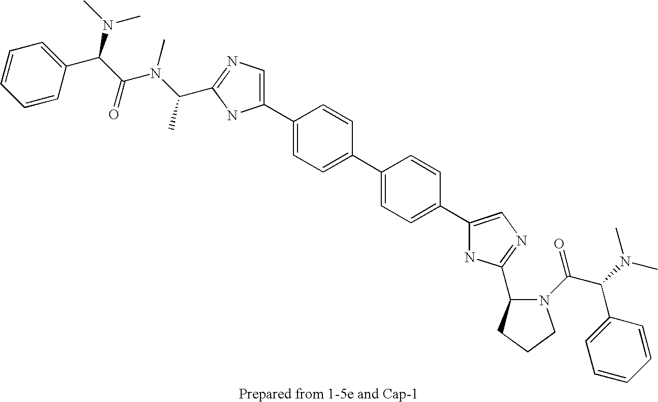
C1(C2=CC=C(C3=CC=C(C4=CN=C(C5N(C(=O)C(N(C)C)C6=CC=CC=C6)CCC5)N4)C=C3)C=C2)=CN=C(C(N(C)C(C(N(C)C)C2=CC=CC=C2)=O)C)N1
